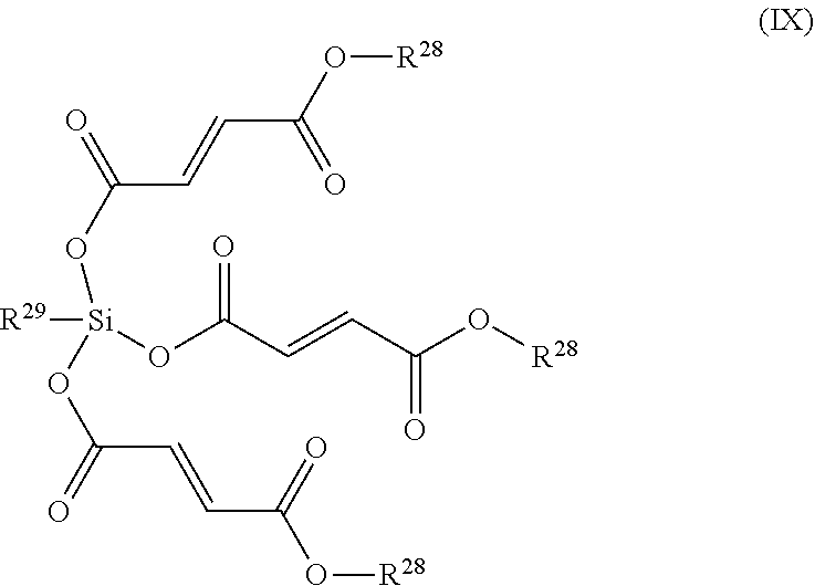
C(C(=O)O[R28])=CC(O[Si](OC(C=CC(O[R28])=O)=O)([R29])OC(=O)C=CC(O[R28])=O)=O
